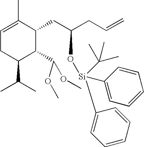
C1(C(C)C)C(C(OC)OC)C(CC(CC=C)O[Si](C2=CC=CC=C2)(C2=CC=CC=C2)C(C)(C)C)C(C)=CC1
